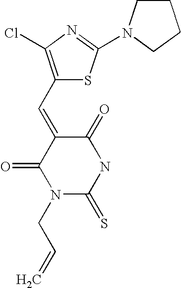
C1(C=C2C(=O)N(CC=C)C(=S)NC2=O)=C(Cl)N=C(N2CCCC2)S1
